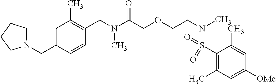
C1(S(N(C)CCOCC(N(CC2=C(C)C=C(CN3CCCC3)C=C2)C)=O)(=O)=O)=C(C)C=C([OMe])C=C1C
